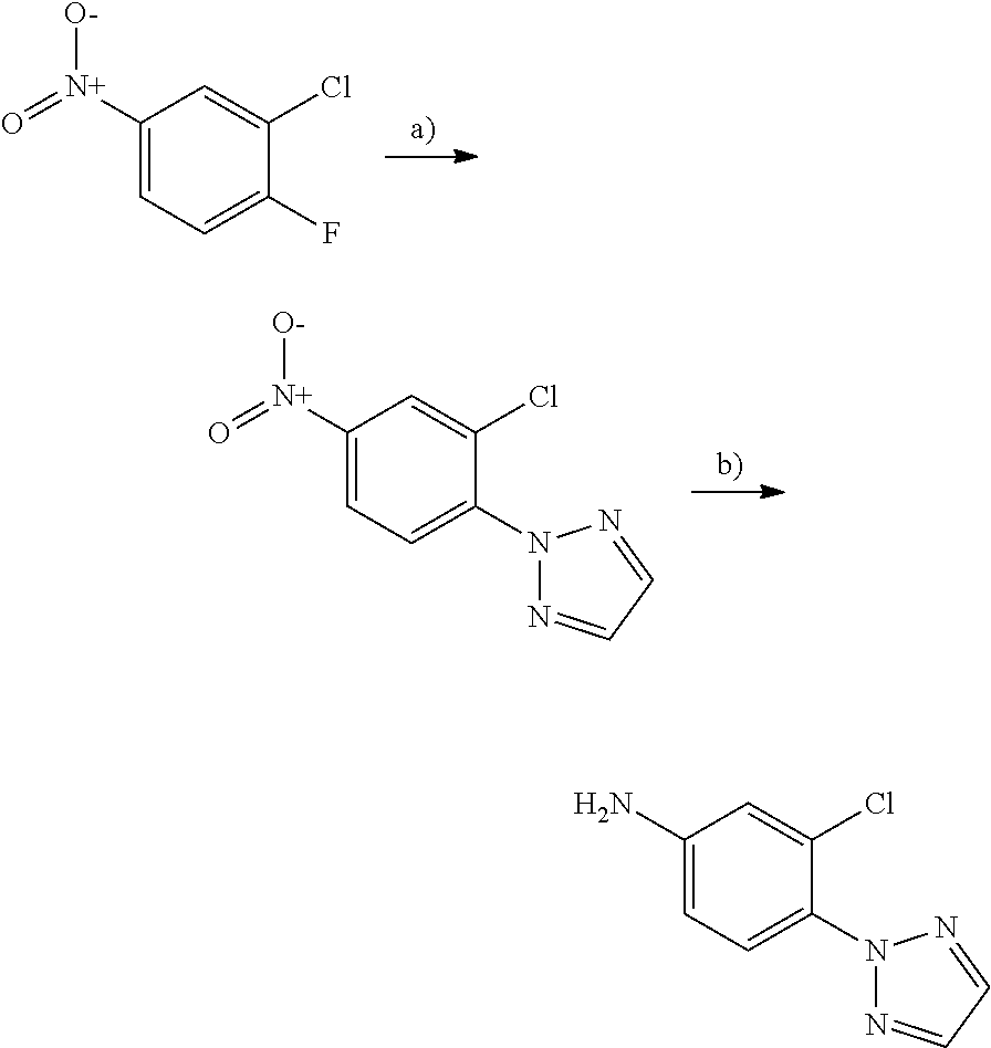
C1([N+](=O)[O-])=CC=C(F)C(Cl)=C1.C1([N+](=O)[O-])=CC=C(N2N=CC=N2)C(Cl)=C1.C1(N)=CC=C(N2N=CC=N2)C(Cl)=C1
